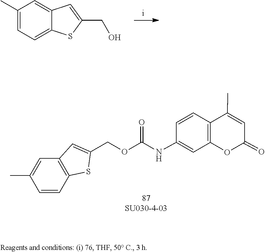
C1=C(C)C=C2C(=C1)SC(CO)=C2.C1(C)=CC(=O)OC2=C1C=CC(NC(OCC1=CC3=C(C=CC(C)=C3)S1)=O)=C2
